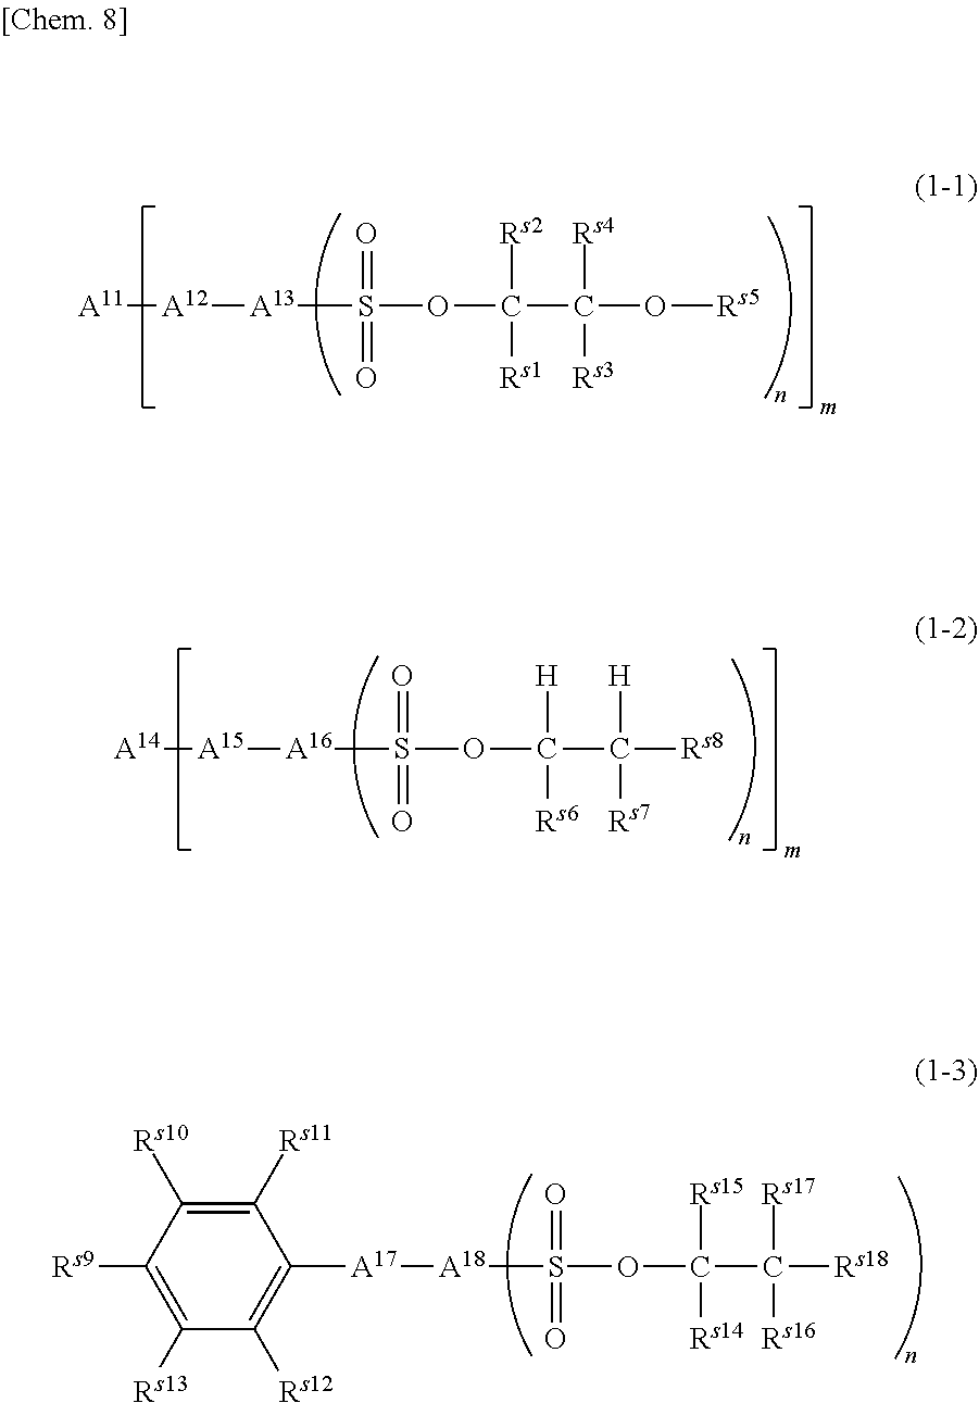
[A11][A12][A13]S(OC(C(O[Rs5])([Rs3])[Rs4])([Rs1])[Rs2])(=O)=O.[A14][A15][A16]S(OC(C([Rs8])([Rs7])[H])([Rs6])[H])(=O)=O.C1([Rs13])=C([Rs9])C([Rs10])=C([Rs11])C([A17][A18]S(OC(C([Rs18])([Rs16])[Rs17])([Rs14])[Rs15])(=O)=O)=C1[Rs12]
